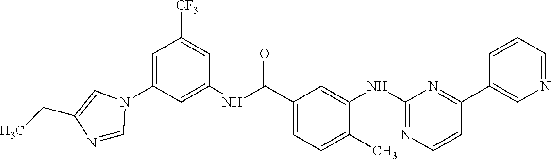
C1(C(=O)NC2=CC(N3C=NC(CC)=C3)=CC([CF3])=C2)=CC=C(C)C(NC2=NC=CC(C3=CN=CC=C3)=N2)=C1
